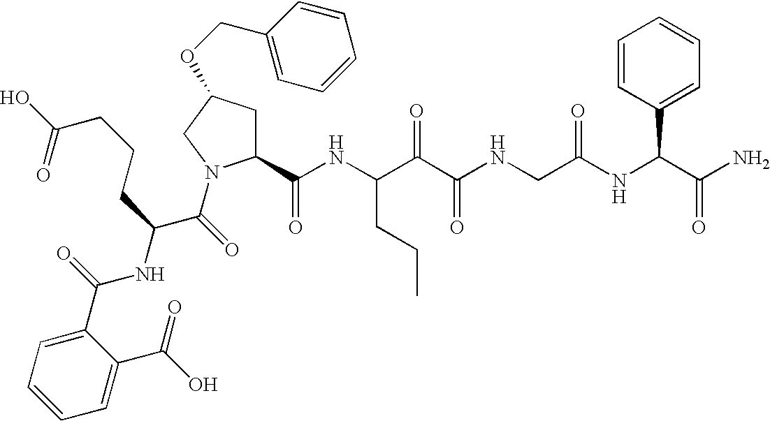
C1(C(NC(C(C(NCC(NC(C(N)=O)C2=CC=CC=C2)=O)=O)=O)CCC)=O)CC(OCC2=CC=CC=C2)CN1C(C(NC(C1=CC=CC=C1C(O)=O)=O)CCCC(=O)O)=O
